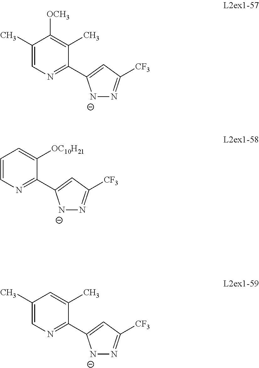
C1(C)=CN=C(C2=CC([CF3])=N[N-]2)C(C)=C1[OCH3].C1=CN=C(C2=CC([CF3])=N[N-]2)C([OC10H21])=C1.C1(C)=CN=C(C2=CC([CF3])=N[N-]2)C(C)=C1
